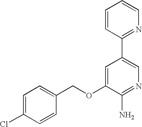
C1=C(Cl)C=CC(COC2=CC(C3=NC=CC=C3)=CN=C2N)=C1
